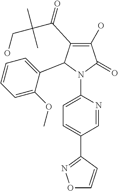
C1(O)=C(C(C(CO)(C)C)=O)C(C2=CC=CC=C2OC)N(C2=CC=C(C3=NOC=C3)C=N2)C1=O
